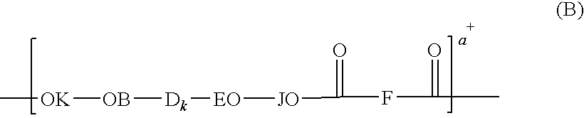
C[OK][OB][Dk][EO][JO]C(=O)FC(=O)C
